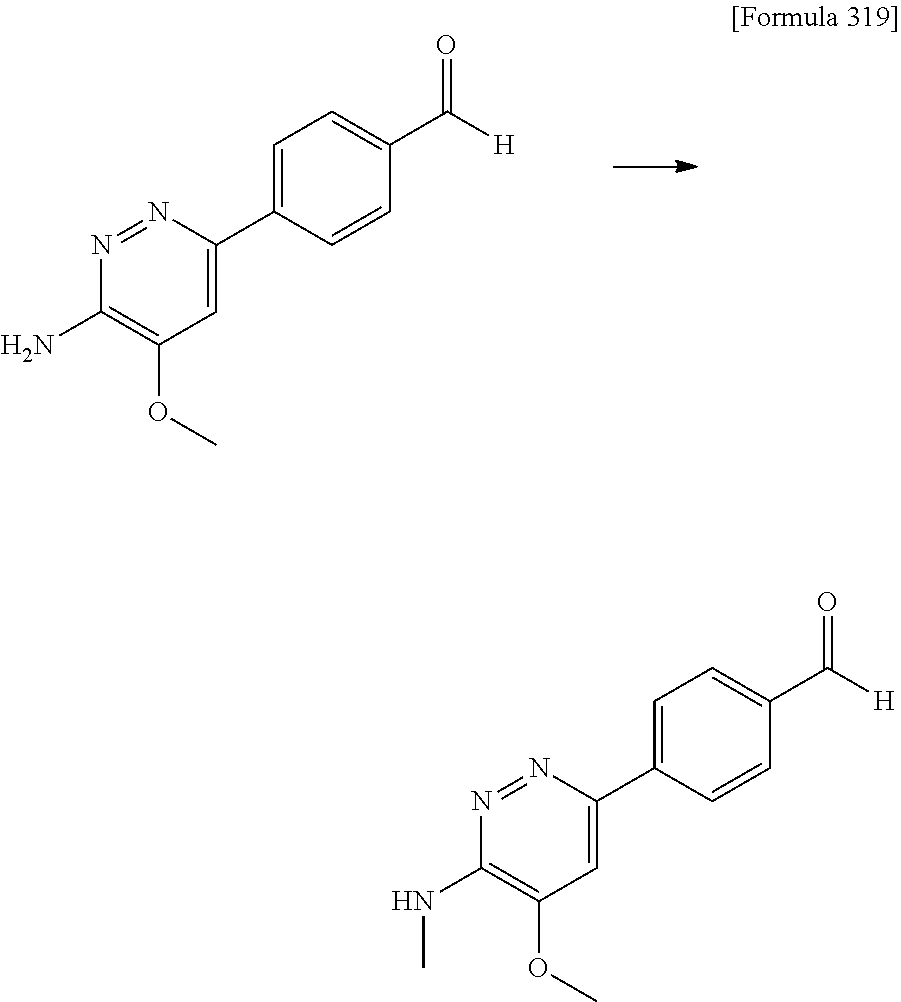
N1=NC(C2=CC=C(C(=O)[H])C=C2)=CC(OC)=C1N.N1=NC(C2=CC=C(C(=O)[H])C=C2)=CC(OC)=C1NC
